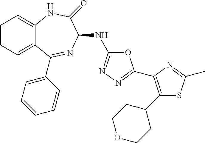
C1=CC=C2C(=C1)NC(=O)C(NC1=NN=C(C3=C(C4CCOCC4)SC(C)=N3)O1)N=C2C1=CC=CC=C1
